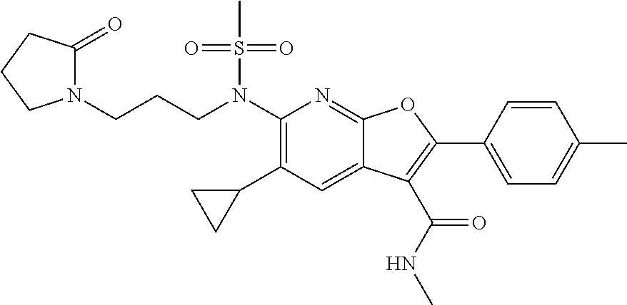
N(C1=C(C2CC2)C=C2C(=N1)OC(C1=CC=C(C)C=C1)=C2C(NC)=O)(S(C)(=O)=O)CCCN1C(=O)CCC1
